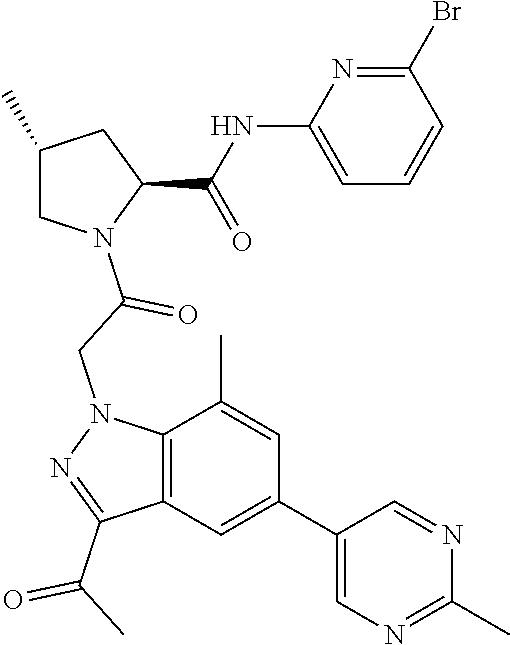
C1(C)CN(C(=O)CN2C3=C(C=C(C4=CN=C(C)N=C4)C=C3C)C(C(C)=O)=N2)C(C(NC2=CC=CC(Br)=N2)=O)C1
